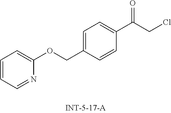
C1=CC=NC(OCC2=CC=C(C(=O)CCl)C=C2)=C1
